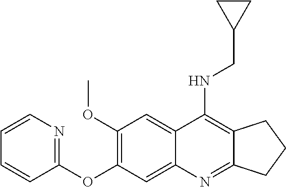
C12=NC3=CC(OC4=NC=CC=C4)=C(OC)C=C3C(NCC3CC3)=C1CCC2
